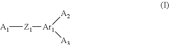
[A1][Z1][Ar1]([A2])[A3]
